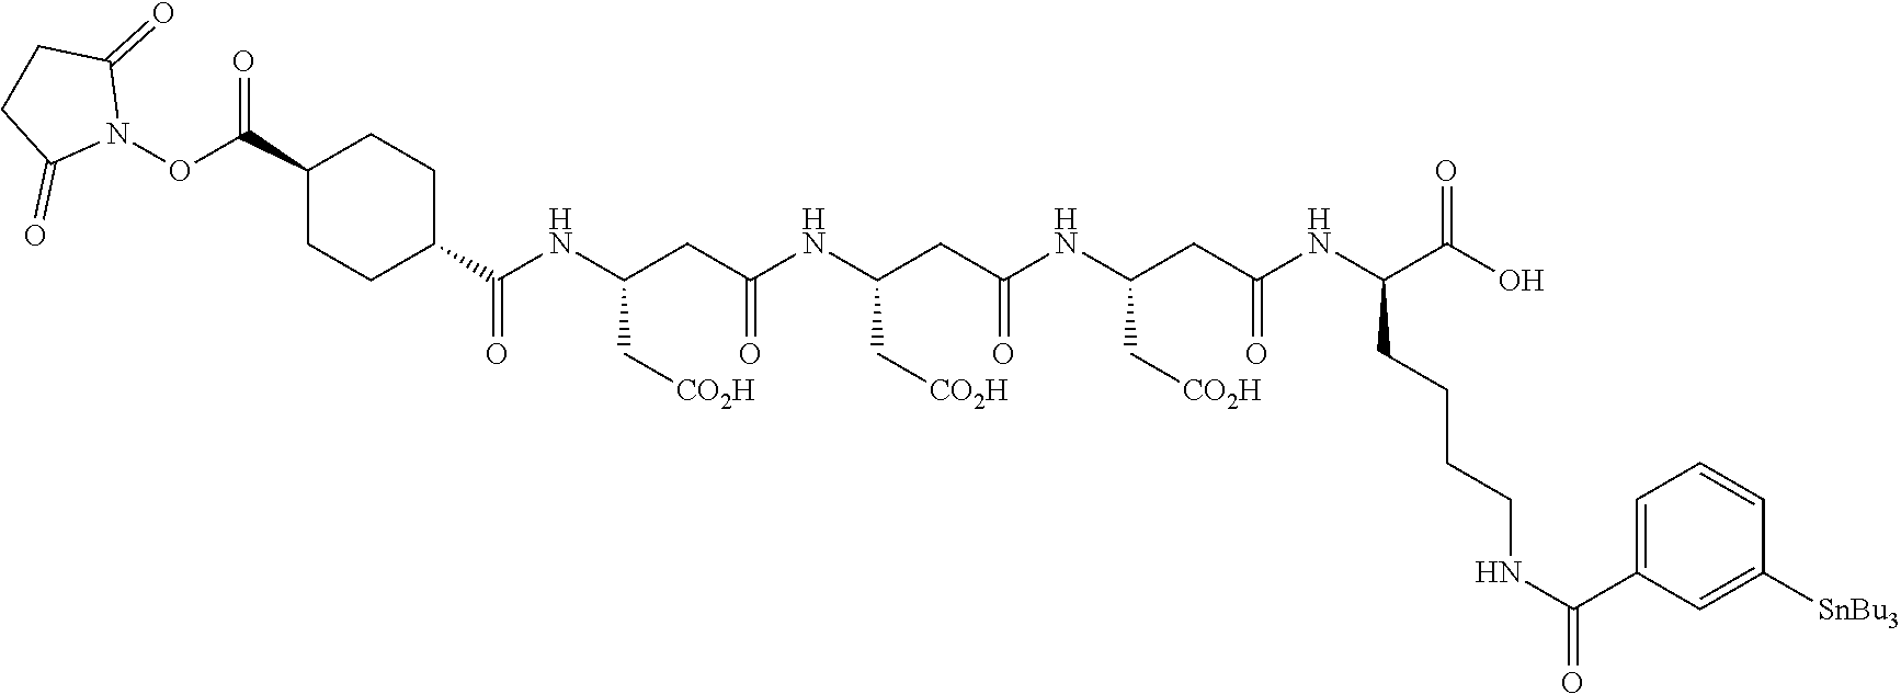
C1C(=O)N(OC(C2CCC(C(NC(C[CO2H])CC(=O)NC(C[CO2H])CC(=O)NC(C[CO2H])CC(NC(CCCCNC(C3=CC=CC([SnBu3])=C3)=O)C(=O)O)=O)=O)CC2)=O)C(=O)C1
